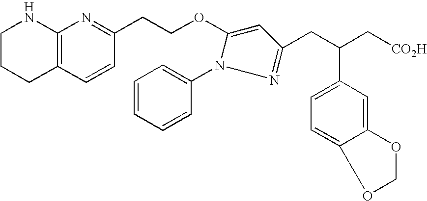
C1CCC2=C(N1)N=C(CCOC1=CC(CC(C[CO2H])C3=CC=C4OCOC4=C3)=NN1C1=CC=CC=C1)C=C2
